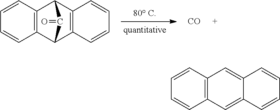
C1=CC=CC2=C1C1C3=C(C2C1=O)C=CC=C3.[CO].C1=CC=CC2=C1C=C1C(=C2)C=CC=C1
